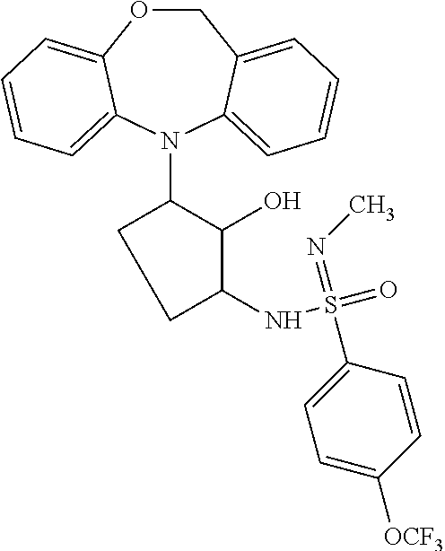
N1(C2CCC(NS(=O)(=NC)C3=CC=C([OCF3])C=C3)C2O)C2=CC=CC=C2COC2=CC=CC=C12
